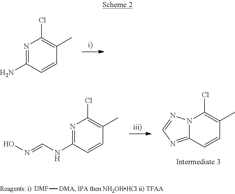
[DMF][DMA].N1=C(N)C=CC(C)=C1Cl.N12C(=NC=N1)C=CC(C)=C2Cl.N1=C(NC=NO)C=CC(C)=C1Cl
